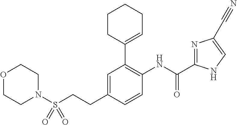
C1=C(CCS(N2CCOCC2)(=O)=O)C=CC(NC(=O)C2=NC(C#N)=CN2)=C1C1=CCCCC1
